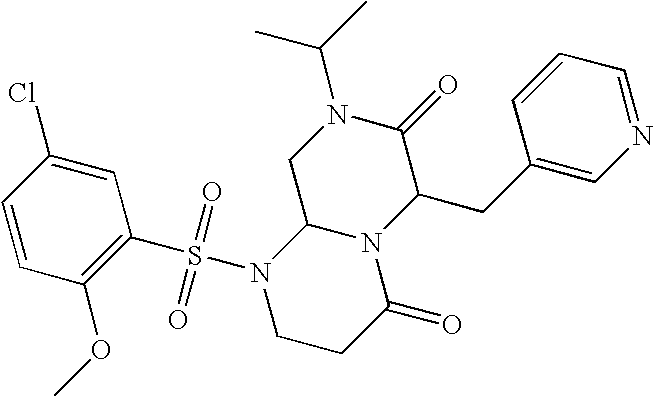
C1=CC(OC)=C(S(N2CCC(=O)N3C2CN(C(C)C)C(=O)C3CC2=CN=CC=C2)(=O)=O)C=C1Cl
